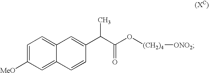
C1=C([MeO])C=C2C(=C1)C=C(C(C(O[(CH2)4][ONO2])=O)C)C=C2
